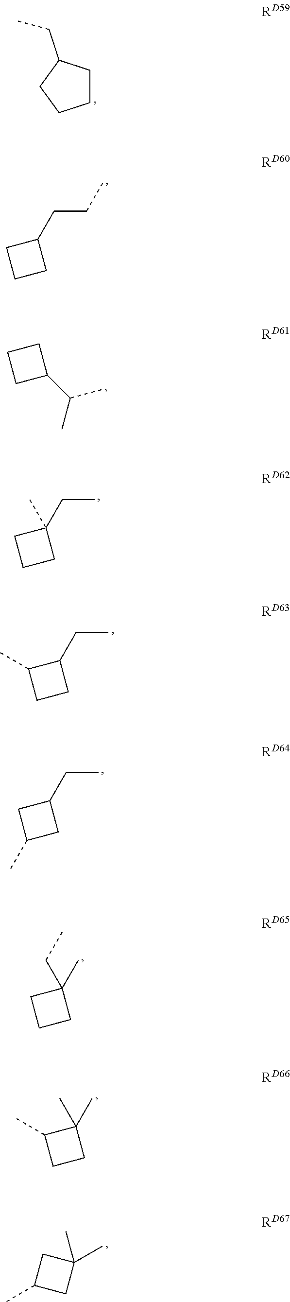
C1CCCC1CC.C1(CCC)CCC1.C1(C(C)C)CCC1.C1(CC)(C)CCC1.C1(CC)CC(C)C1.C1(C)(CC)CCC1.C1(C)(C)C(C)CC1.C1(C)(C)CC(C)C1.C1(CC)C(C)CC1
